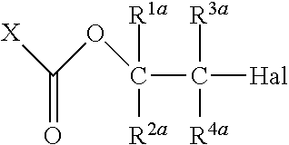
[X]C(OC([R1a])([R2a])C([R3a])([R4a])[Hal])=O
